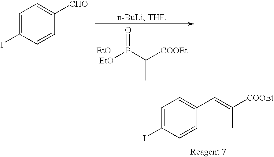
C1=C(I)C=CC([CHO])=C1.[EtO]P(C([COOEt])C)(=O)[EtO].C1=C(I)C=CC(C=C(C)[COOEt])=C1
